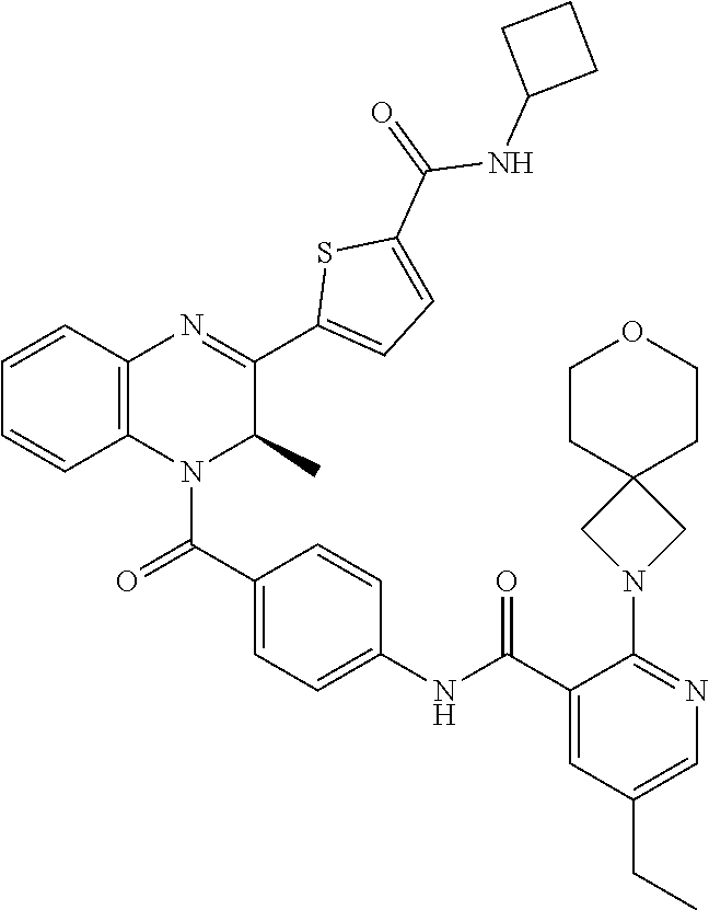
C1=C(C(NC2=CC=C(C(=O)N3C4=C(C=CC=C4)N=C(C4=CC=C(C(=O)NC5CCC5)S4)C3C)C=C2)=O)C(N2CC3(C2)CCOCC3)=NC=C1CC
